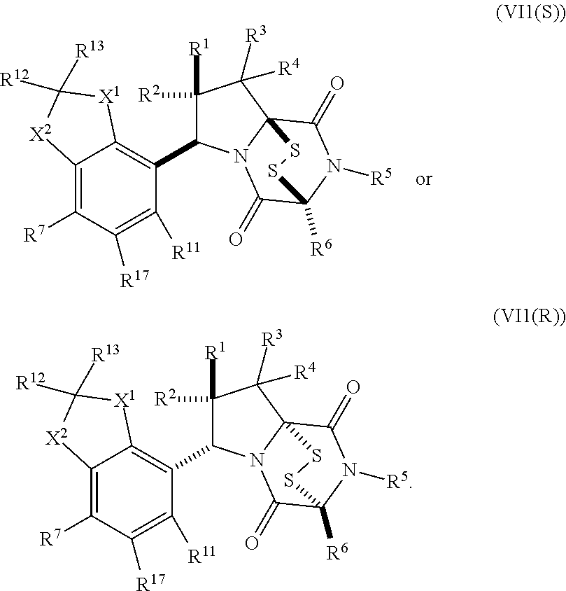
C1([R1])([R2])C(C2=C3C(=C([R7])C([R17])=C2[R11])[X2]C([R13])([R12])[X1]3)N2C3(C1([R3])[R4])C(=O)N([R5])C([R6])(C2=O)SS3.C1([R1])([R2])C(C2=C3C(=C([R7])C([R17])=C2[R11])[X2]C([R13])([R12])[X1]3)N2C3(C1([R3])[R4])C(=O)N([R5])C([R6])(C2=O)SS3
